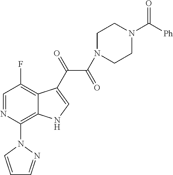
C1(N2C=CC=N2)=C2C(=C(F)C=N1)C(C(=O)C(=O)N1CCN(C([Ph])=O)CC1)=CN2
